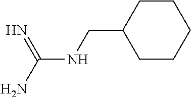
N(C(=N)N)CC1CCCCC1
